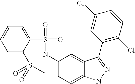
C1=CC=C(S(=O)(=O)C)C(S(=O)(=O)NC2=CC=C3C(=C2)C(C2=C(Cl)C=CC(Cl)=C2)=NN3)=C1
